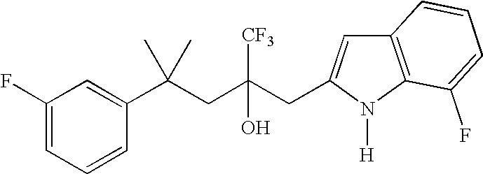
C1(F)=CC=CC(C(CC(CC2=CC3=C(N2[H])C(F)=CC=C3)([CF3])O)(C)C)=C1
